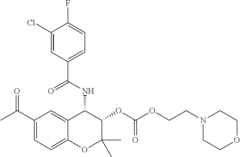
C1(Cl)=CC(C(=O)NC2C3=CC(C(=O)C)=CC=C3OC(C)(C)C2OC(=O)OCCN2CCOCC2)=CC=C1F
